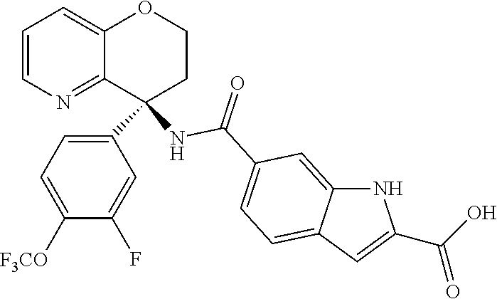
C1=CN=C2C(=C1)OCCC2(C1=CC=C([F3CO])C(F)=C1)NC(C1=CC=C2C(=C1)NC(C(=O)O)=C2)=O
